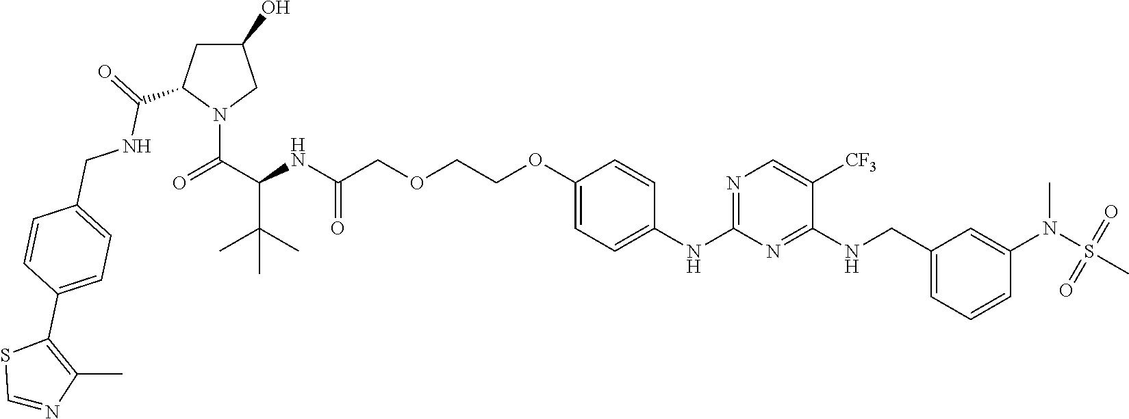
C1(O)CC(C(=O)NCC2=CC=C(C3=C(C)N=CS3)C=C2)N(C(C(NC(COCCOC2=CC=C(NC3=NC=C([CF3])C(NCC4=CC=CC(N(C)S(C)(=O)=O)=C4)=N3)C=C2)=O)C(C)(C)C)=O)C1
